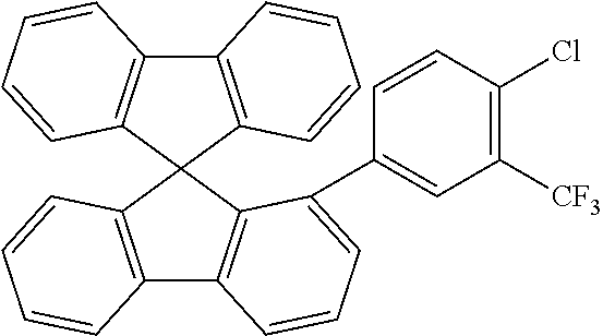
C12=C(C3(C4=C1C=CC=C4)C1=C(C4=C3C(C3=CC([CF3])=C(Cl)C=C3)=CC=C4)C=CC=C1)C=CC=C2
